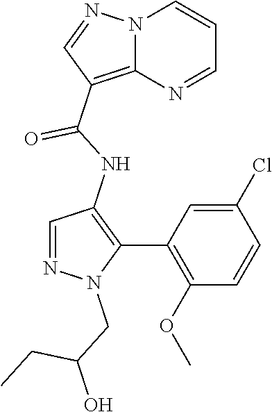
N12C(=C(C(NC3=C(C4=C(OC)C=CC(Cl)=C4)N(CC(O)CC)N=C3)=O)C=N1)N=CC=C2
